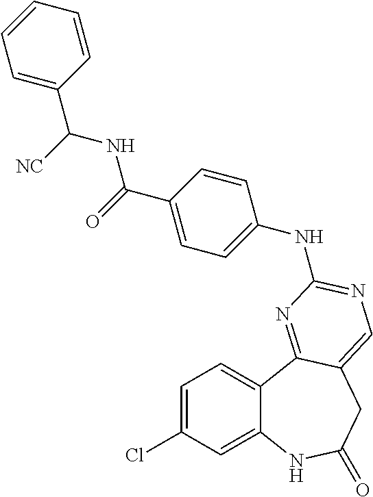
C1=C(Cl)C=C2C(=C1)C1=NC(NC3=CC=C(C(=O)NC([NC])C4=CC=CC=C4)C=C3)=NC=C1CC(=O)N2
